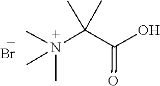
CN(C)(C(C(O)=O)(C)C)C.Br
